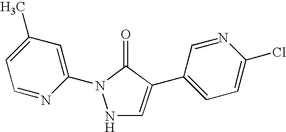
N1C=C(C2=CC=C(Cl)N=C2)C(=O)N1C1=CC(C)=CC=N1
